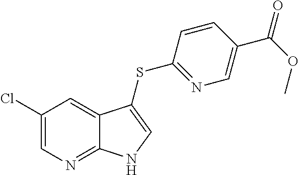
C1(Cl)=CN=C2C(=C1)C(SC1=NC=C(C(OC)=O)C=C1)=CN2
